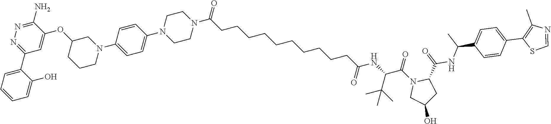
C1(C2=NN=C(N)C(OC3CCCN(C4=CC=C(N5CCN(C(CCCCCCCCCCC(NC(C(N6CC(O)CC6C(=O)NC(C6=CC=C(C7=C(C)N=CS7)C=C6)C)=O)C(C)(C)C)=O)=O)CC5)C=C4)C3)=C2)=CC=CC=C1O
